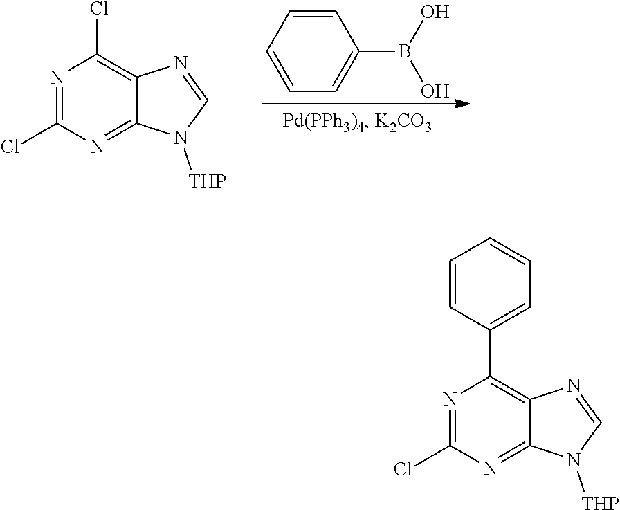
C1=CC=CC(B(O)O)=C1.N1=C(Cl)N=C2C(=C1Cl)N=CN2[THP].N1=C(Cl)N=C2C(=C1C1=CC=CC=C1)N=CN2[THP]
